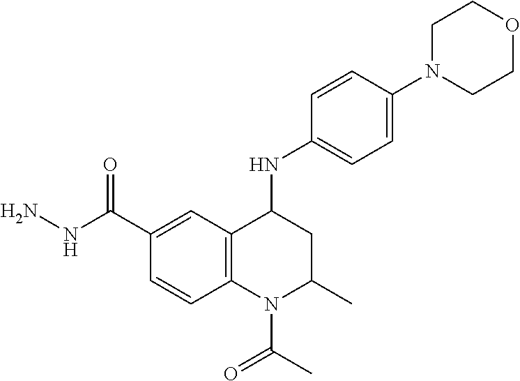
C1=C(C(NN)=O)C=CC2=C1C(NC1=CC=C(N3CCOCC3)C=C1)CC(C)N2C(C)=O
